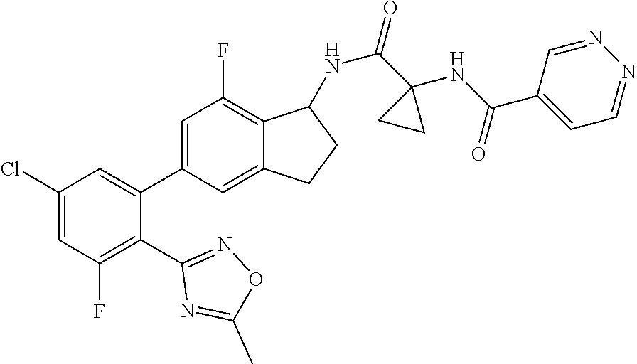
C1(Cl)=CC(F)=C(C2=NOC(C)=N2)C(C2=CC(F)=C3C(=C2)CCC3NC(C2(NC(C3=CC=NN=C3)=O)CC2)=O)=C1
